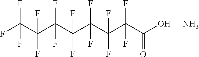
FC(C(C(C(C(C(C(C(O)=O)(F)F)(F)F)(F)F)(F)F)(F)F)(F)F)(F)F.N
